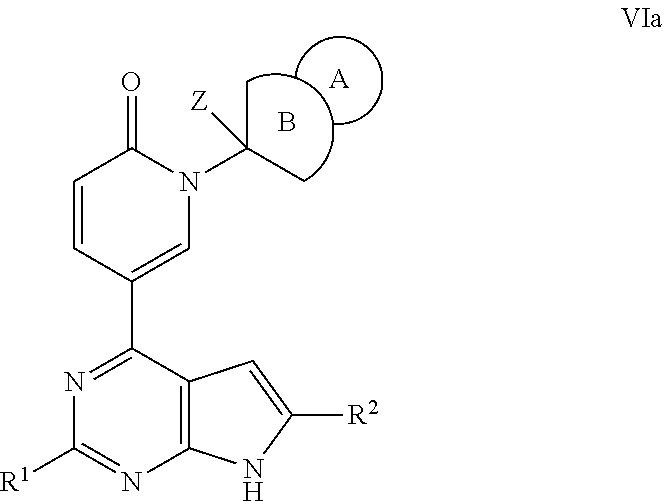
C1=CC(C2=NC([R1])=NC3=C2C=C([R2])N3)=CN(C(C)(C)[Z])C1=O.B.[A]
